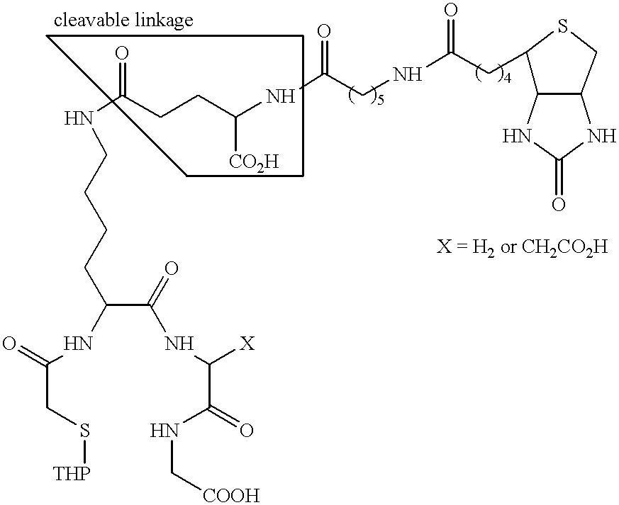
N(C(CCC(NC(CNC(CC1C2C(CS1)NC(=O)N2)=O)=O)[CO2H])=O)CCCCC(NC(CS[THP])=O)C(NC(C(NC[COOH])=O)[X])=O
